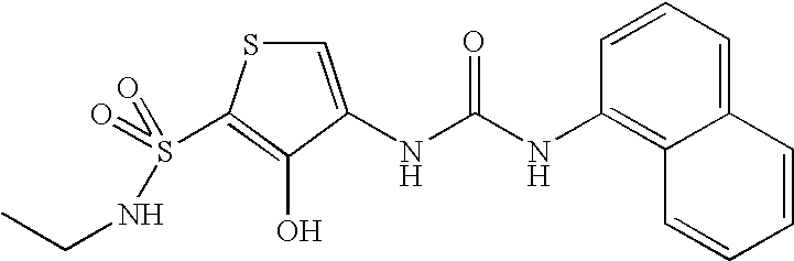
C1=C(NC(=O)NC2=C3C(=CC=C2)C=CC=C3)C(O)=C(S(=O)(NCC)=O)S1
